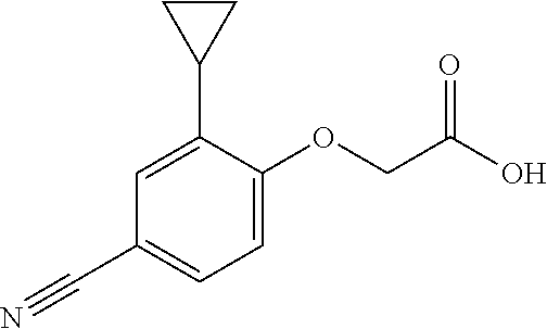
C1=C(OCC(O)=O)C(C2CC2)=CC(C#N)=C1
